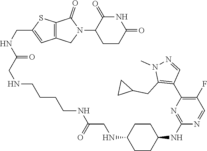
C1CC(=O)NC(=O)C1N1C(=O)C2=C(C1)C=C(CNC(CNCCCCNC(CNC1CCC(NC3=NC(C4=C(CC5CC5)N(C)N=C4)=C(F)C=N3)CC1)=O)=O)S2
